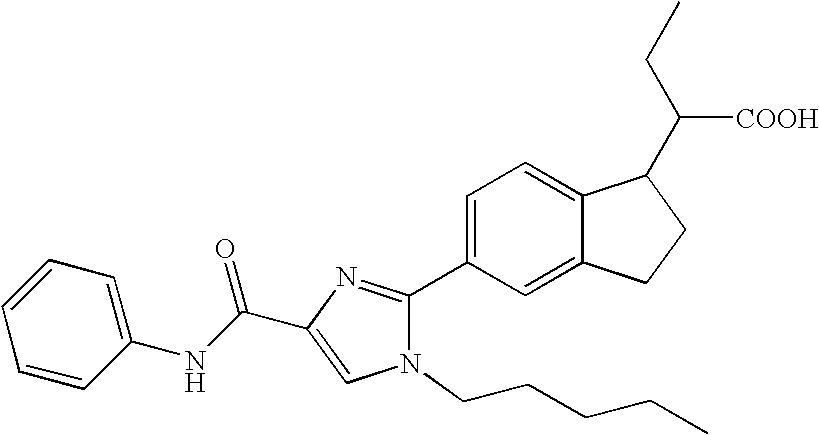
C1=CC(NC(C2=CN(CCCCC)C(C3=CC=C4C(=C3)CCC4C(CC)[COOH])=N2)=O)=CC=C1
